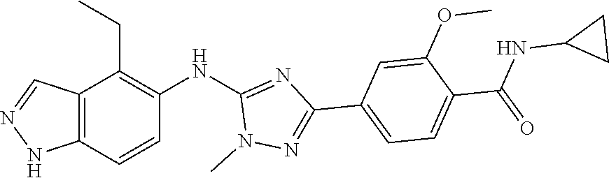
C1(NC2=C(CC)C3=C(C=C2)NN=C3)=NC(C2=CC=C(C(NC3CC3)=O)C(OC)=C2)=NN1C
